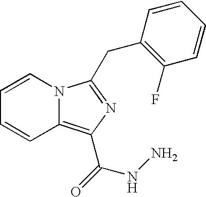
C1=CC2=C(C(=O)NN)N=C(CC3=C(F)C=CC=C3)N2C=C1
